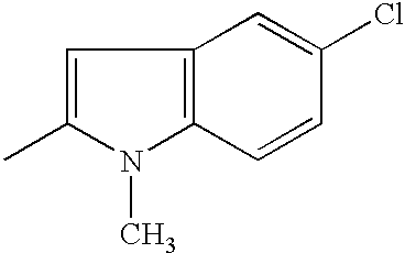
C1=C(C)N(C)C2=C1C=C(Cl)C=C2
